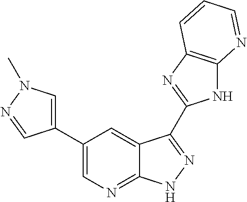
C1(C2=CN(C)N=C2)=CN=C2C(=C1)C(C1=NC3=C(N1)N=CC=C3)=NN2
